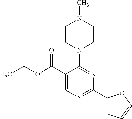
N1(C2=NC(C3=CC=CO3)=NC=C2C(OCC)=O)CCN(C)CC1
